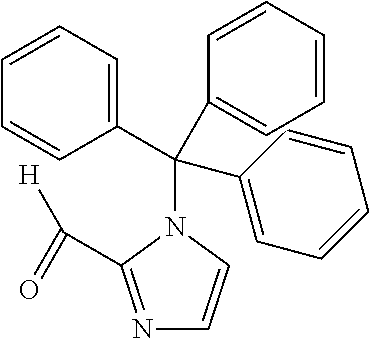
C1=CC=CC(C(C2=CC=CC=C2)(C2=CC=CC=C2)N2C(C([H])=O)=NC=C2)=C1
